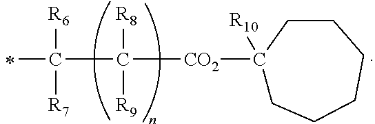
[CO2](C1([R10])CCCCCC1)C([R8])([R9])C([R6])([R7])C
